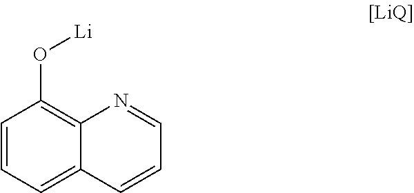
C1=CC=C2C(=C1O[Li])N=CC=C2
